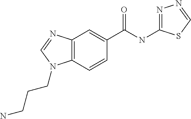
C12=C(C=CC(C(=O)NC3=NN=CS3)=C1)N(CCCN)C=N2
